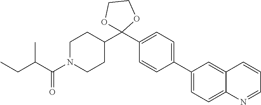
C1N(C(C(CC)C)=O)CCC(C2(C3=CC=C(C4=CC=C5C(=C4)C=CC=N5)C=C3)OCCO2)C1
